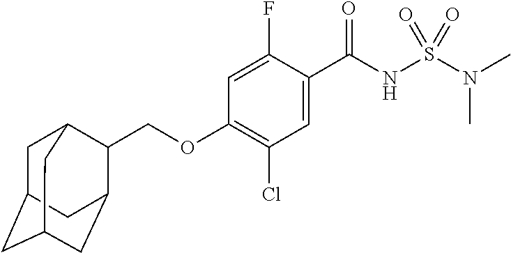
C1=C(F)C(C(NS(N(C)C)(=O)=O)=O)=CC(Cl)=C1OCC1C2CC3CC(CC1C3)C2
